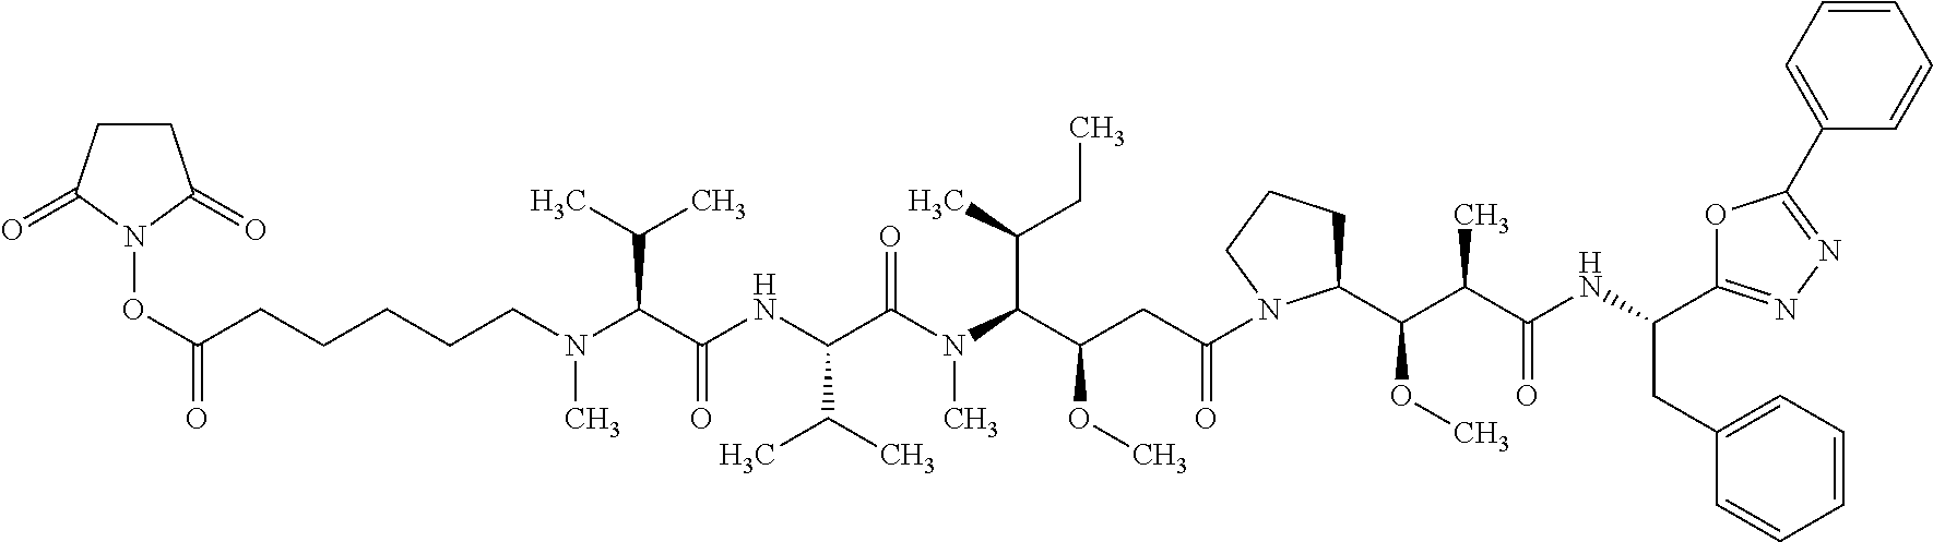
O(C(CCCCCN(C(C(NC(C(N(C)C(C(CC(=O)N1C(C(C(C(NC(CC2=CC=CC=C2)C2=NN=C(C3=CC=CC=C3)O2)=O)C)OC)CCC1)OC)C(C)CC)=O)C(C)C)=O)C(C)C)C)=O)N1C(=O)CCC1=O
